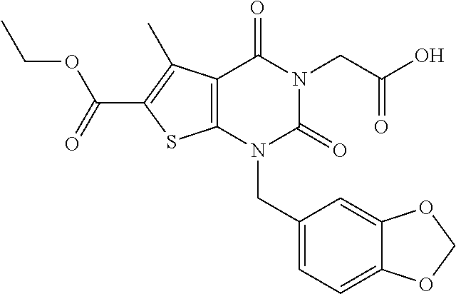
C12=C(N(CC3=CC=C4C(=C3)OCO4)C(=O)N(CC(O)=O)C1=O)SC(C(=O)OCC)=C2C
